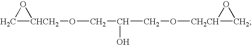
C1[CHCH2](OCC(CO[CH2CH]2CO2)O)O1
